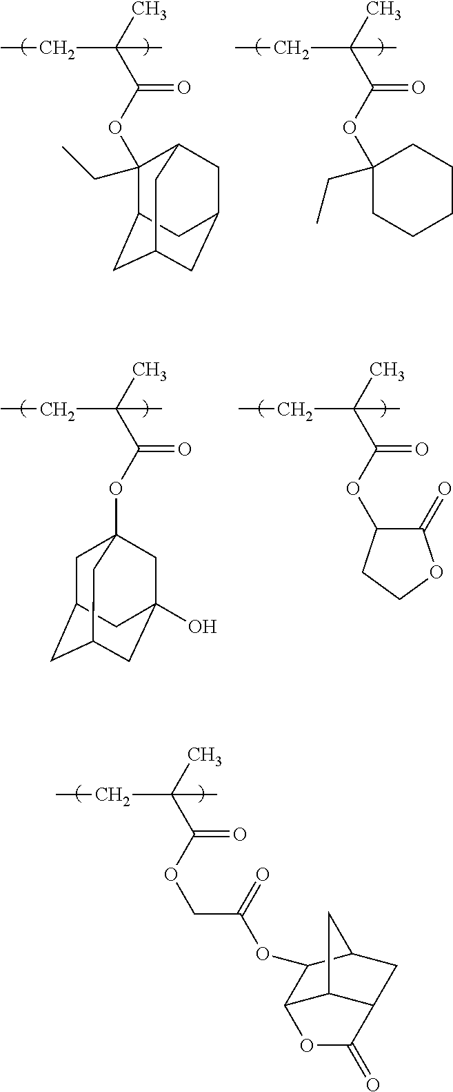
C1(CC)(OC(C(C)(CC)C)=O)C2CC3CC(CC1C3)C2.C1(CC)(OC(C(C)(CC)C)=O)CCCCC1.C1C2CC3CC(O)(CC1(OC(C(C)(CC)C)=O)C3)C2.O(C(C(C)(CC)C)=O)C1C(=O)OCC1.O(C(C(C)(CC)C)=O)CC(=O)OC1C2C3C(CC1C3)C(=O)O2
